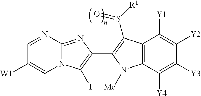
C1=NC2=NC(C3=C(S(=O)[R1])C4=C(C([Y4])=C([Y3])C([Y2])=C4[Y1])N3[Me])=C(I)N2C=C1[W1]
